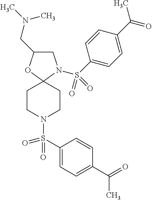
C1C(CN(C)C)OC2(N1S(C1=CC=C(C(C)=O)C=C1)(=O)=O)CCN(S(C1=CC=C(C(C)=O)C=C1)(=O)=O)CC2
